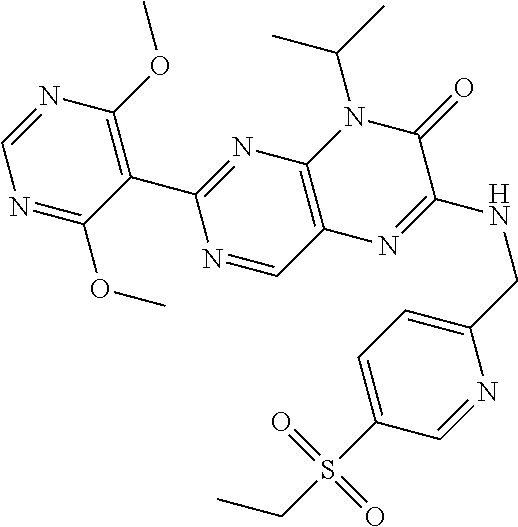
C1(C2=NC3=C(C=N2)N=C(NCC2=CC=C(S(CC)(=O)=O)C=N2)C(=O)N3C(C)C)=C(OC)N=CN=C1OC
